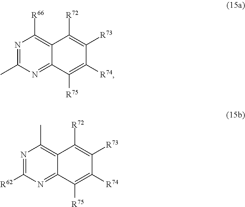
N1=C(C)N=C2C(=C1[R66])C([R72])=C([R73])C([R74])=C2[R75].N1=C([R62])N=C2C(=C1C)C([R72])=C([R73])C([R74])=C2[R75]
